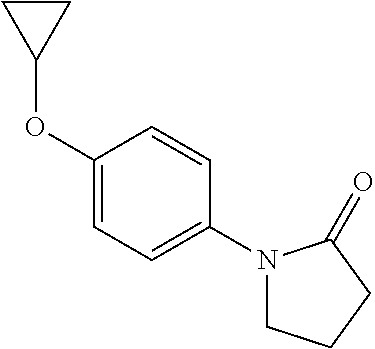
C1=CC(N2CCCC2=O)=CC=C1OC1CC1
